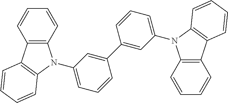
C12=C(C=CC=C1)N(C1=CC=CC(C3=CC(N4C5=C(C=CC=C5)C5=C4C=CC=C5)=CC=C3)=C1)C1=C2C=CC=C1
